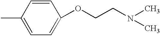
C1=C(C)C=CC(OCCN(C)C)=C1
